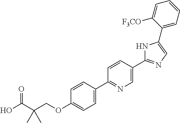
OC(C(COC1=CC=C(C2=NC=C(C3=NC=C(C4=CC=CC=C4[F3CO])N3)C=C2)C=C1)(C)C)=O
